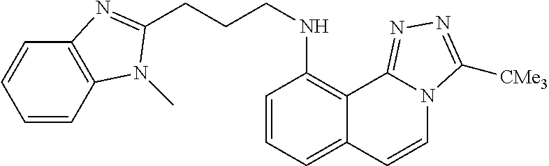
C(CNC1=C2C(=CC=C1)C=CN1C2=NN=C1[CMe3])CC1=NC2=C(C=CC=C2)N1C
